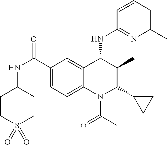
C1(C(NC2CCS(=O)(=O)CC2)=O)=CC=C2C(=C1)C(NC1=NC(C)=CC=C1)C(C)C(C1CC1)N2C(C)=O
